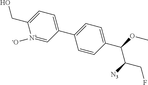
C1(C2=CC=C(C(OC)C([N3])CF)C=C2)=CC=C(CO)[N+]([-O])=C1
